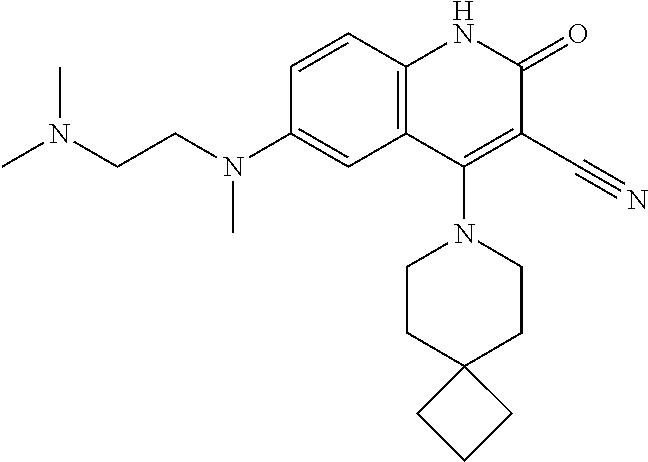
C1=CC2=C(C=C1N(CCN(C)C)C)C(N1CCC3(CC1)CCC3)=C(C#N)C(=O)N2
